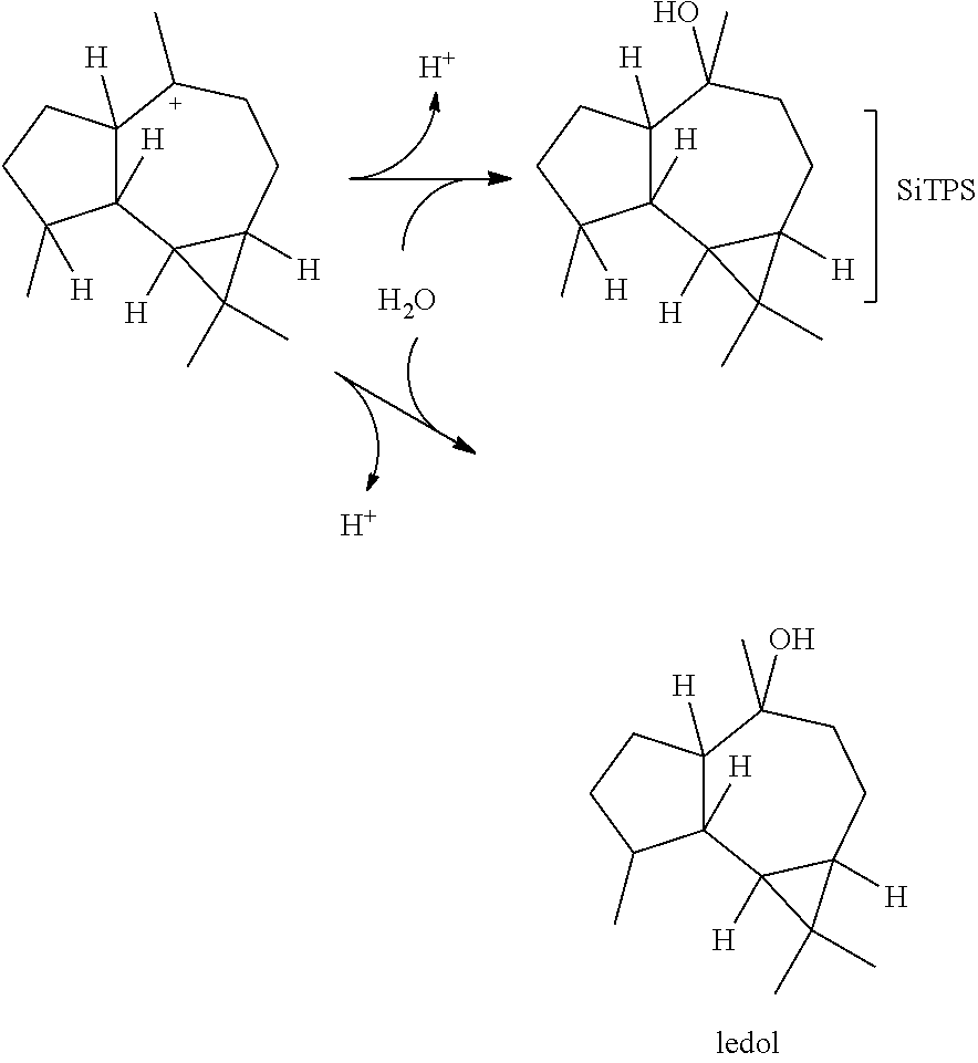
C12([H])C([H])(CCC1C)C(C)(O)CCC1([H])C2([H])C1(C)C.[H].[H].C12([H])C([H])(CCC1(C)[H])C(O)(C)CCC1([H])C2([H])C1(C)C.[SiTPS].C12([H])C([H])(CCC1(C)[H])[C+](C)CCC1([H])C2([H])C1(C)C.O
